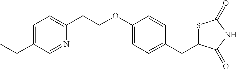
CCC1=CC=C(CCOC2=CC=C(CC3SC(=O)[NH]C3=O)C=C2)N=C1
